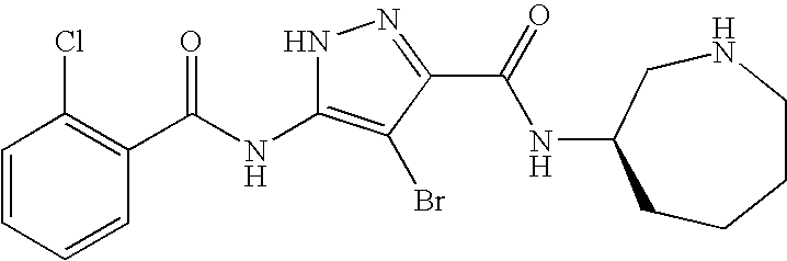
C1=CC=CC(C(NC2=C(Br)C(C(=O)NC3CCCCNC3)=NN2)=O)=C1Cl
